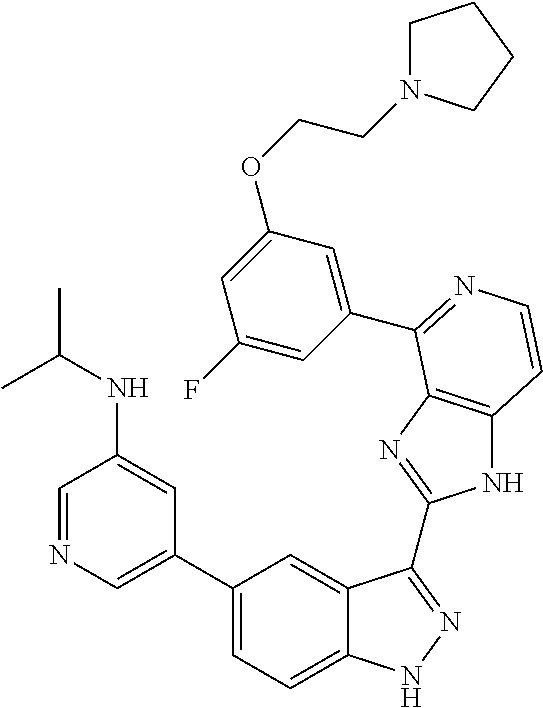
C1(C2=CN=CC(NC(C)C)=C2)=CC=C2C(=C1)C(C1=NC3=C(N1)C=CN=C3C1=CC(OCCN3CCCC3)=CC(F)=C1)=NN2
